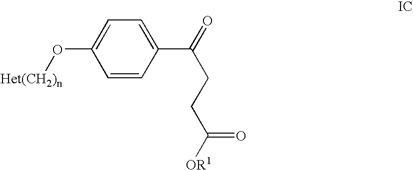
C1=CC(C(=O)CCC([OR1])=O)=CC=C1O[Het(CH2)n]
